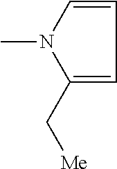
C1=CN(C)C(C[Me])=C1
